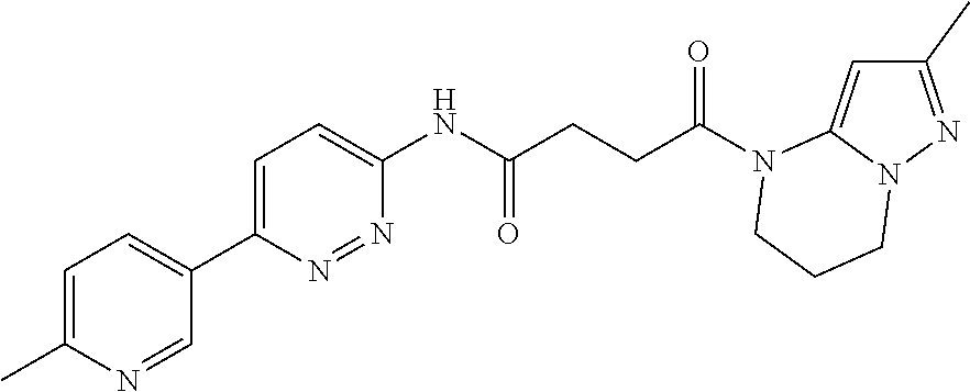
C1(C)=NN2C(=C1)N(C(CCC(NC1=CC=C(C3=CC=C(C)N=C3)N=N1)=O)=O)CCC2
